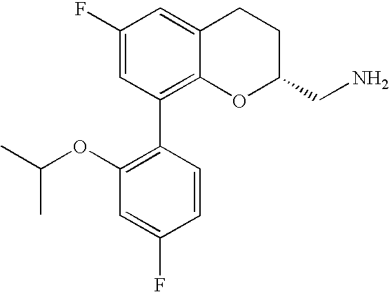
C1(F)=CC(C2=C(OC(C)C)C=C(F)C=C2)=C2C(=C1)CCC(CN)O2
